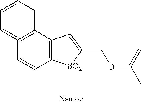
C12=C(C3=C(=CC=CC=3)C=C1)C=C(COC(C)=C)[SO2]2
